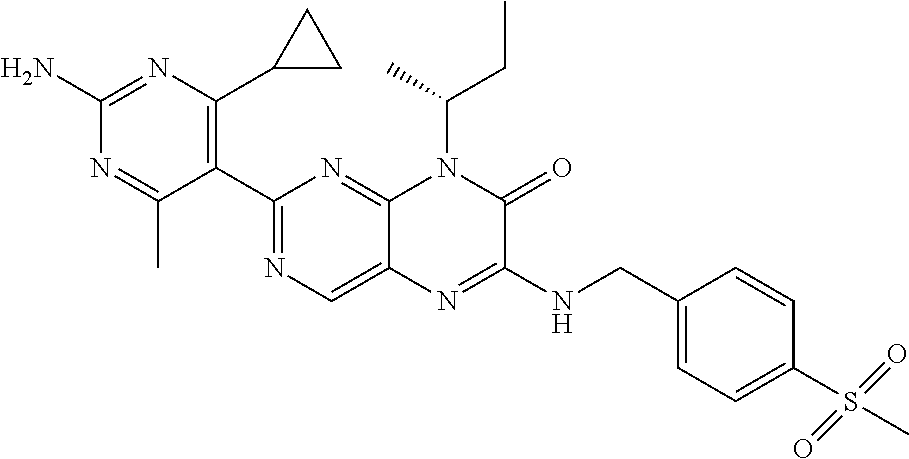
C1(C2=NC=C3C(=N2)N(C(C)CC)C(=O)C(NCC2=CC=C(S(C)(=O)=O)C=C2)=N3)=C(C2CC2)N=C(N)N=C1C
